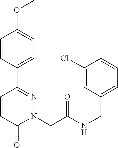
C1=CC(C2=NN(CC(NCC3=CC=CC(Cl)=C3)=O)C(=O)C=C2)=CC=C1OC
